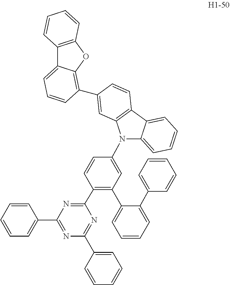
C12=C(OC3=C(C4=CC5=C(C6=CC=CC=C6N5C5=CC(C6=CC=CC=C6C6=CC=CC=C6)=C(C6=NC(C7=CC=CC=C7)=NC(C7=CC=CC=C7)=N6)C=C5)C=C4)C=CC=C13)C=CC=C2
